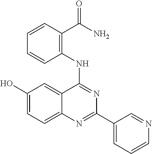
C1(O)=CC=C2C(=C1)C(NC1=C(C(=O)N)C=CC=C1)=NC(C1=CC=CN=C1)=N2
